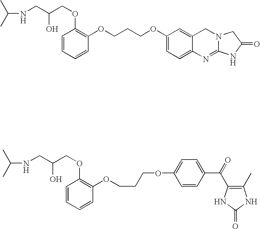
CC(C)NCC(COC1=C(OCCCOC2=CC=C3C(=C2)CN2C(=N3)NC(=O)C2)C=CC=C1)O.CC(C)NCC(COC1=C(OCCCOC2=CC=C(C(=O)C3=C(C)NC(=O)N3)C=C2)C=CC=C1)O
